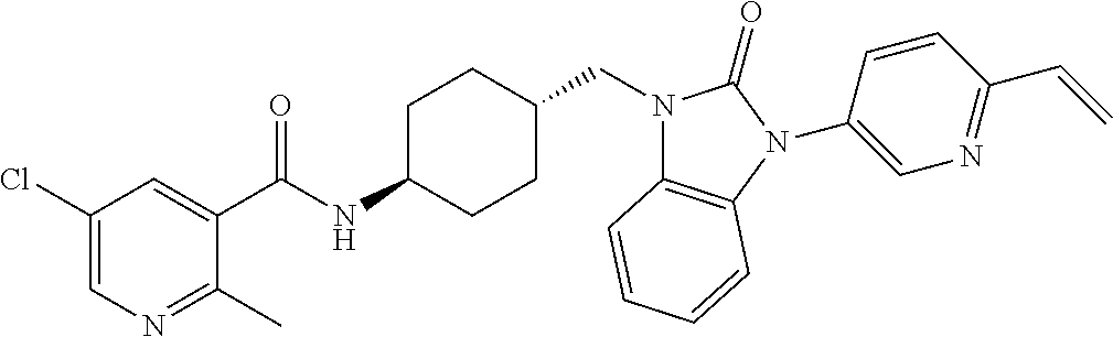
C1(C(NC2CCC(CN3C4=C(N(C5=CN=C(C=C)C=C5)C3=O)C=CC=C4)CC2)=O)=CC(Cl)=CN=C1C
